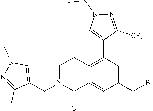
C1N(CC2=CN(C)N=C2C)C(=O)C2=CC(CBr)=CC(C3=CN(CC)N=C3[CF3])=C2C1
